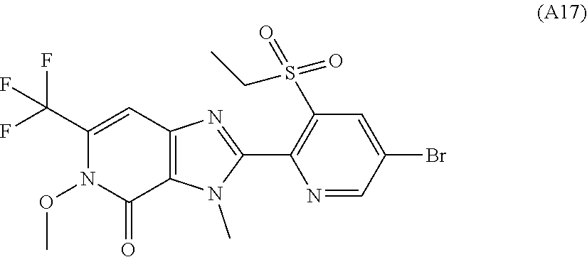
C12=C(C(=O)N(OC)C(C(F)(F)F)=C1)N(C)C(C1=C(S(CC)(=O)=O)C=C(Br)C=N1)=N2
